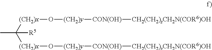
[(CH2)x](O[(CH2)y][CON(OH)][CH2(CH2)zCH2N(COR6)OH])C(C)([R5])[(CH2)x]O[(CH2)y][CON(OH)][CH2(CH2)zCH2N(COR6)OH]
